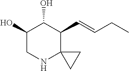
C(C1C2(NCC(O)C1O)CC2)=CCC
